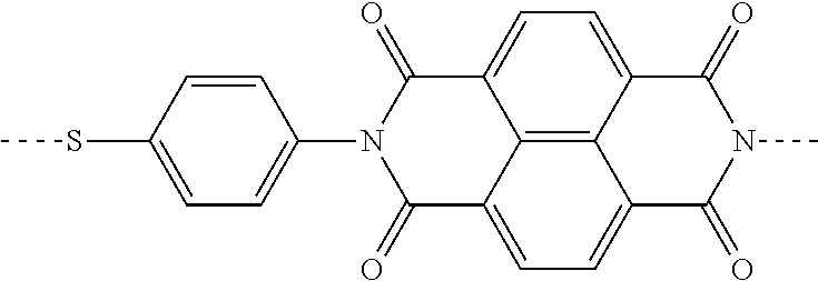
C1=CC(SC)=CC=C1N1C(=O)C2=CC=C3C4=C2C(=CC=C4C(=O)N(C)C3=O)C1=O
